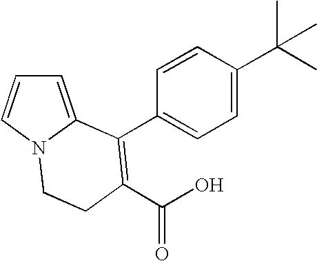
C1=C2N(C=C1)CCC(C(O)=O)=C2C1=CC=C(C(C)(C)C)C=C1
